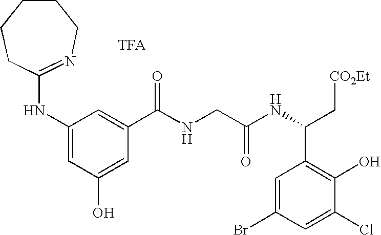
C1(NC2=NCCCCC2)=CC(O)=CC(C(NCC(NC(C2=C(O)C(Cl)=CC(Br)=C2)C[CO2Et])=O)=O)=C1
